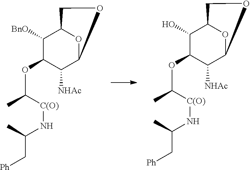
C1(O)C(OC(C)[C(O)]NC(C[Ph])C)C([NHAc])C2OC1CO2.C1([BnO])C(OC(C)[C(O)]NC(C[Ph])C)C([NHAc])C2OC1CO2
